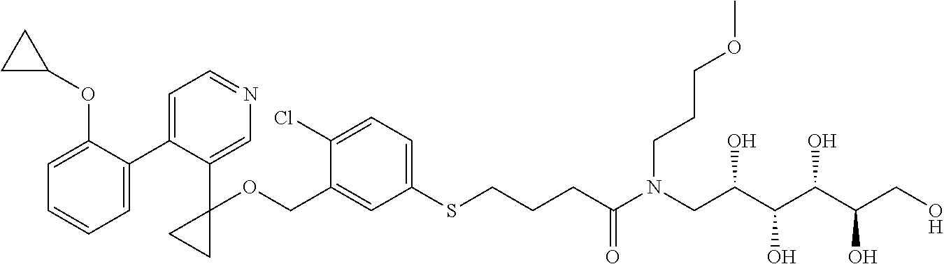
C1=C(COC2(C3=CN=CC=C3C3=CC=CC=C3OC3CC3)CC2)C(Cl)=CC=C1SCCCC(N(CC(C(C(C(CO)O)O)O)O)CCCOC)=O
